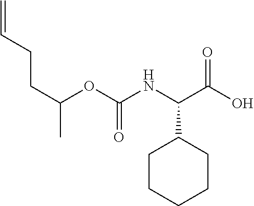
C=CCCC(OC(NC(C(O)=O)C1CCCCC1)=O)C
